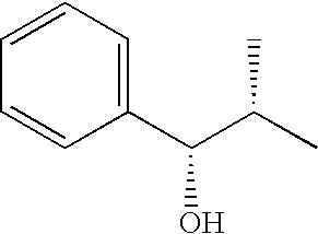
C1(C(C(C)C)O)=CC=CC=C1
